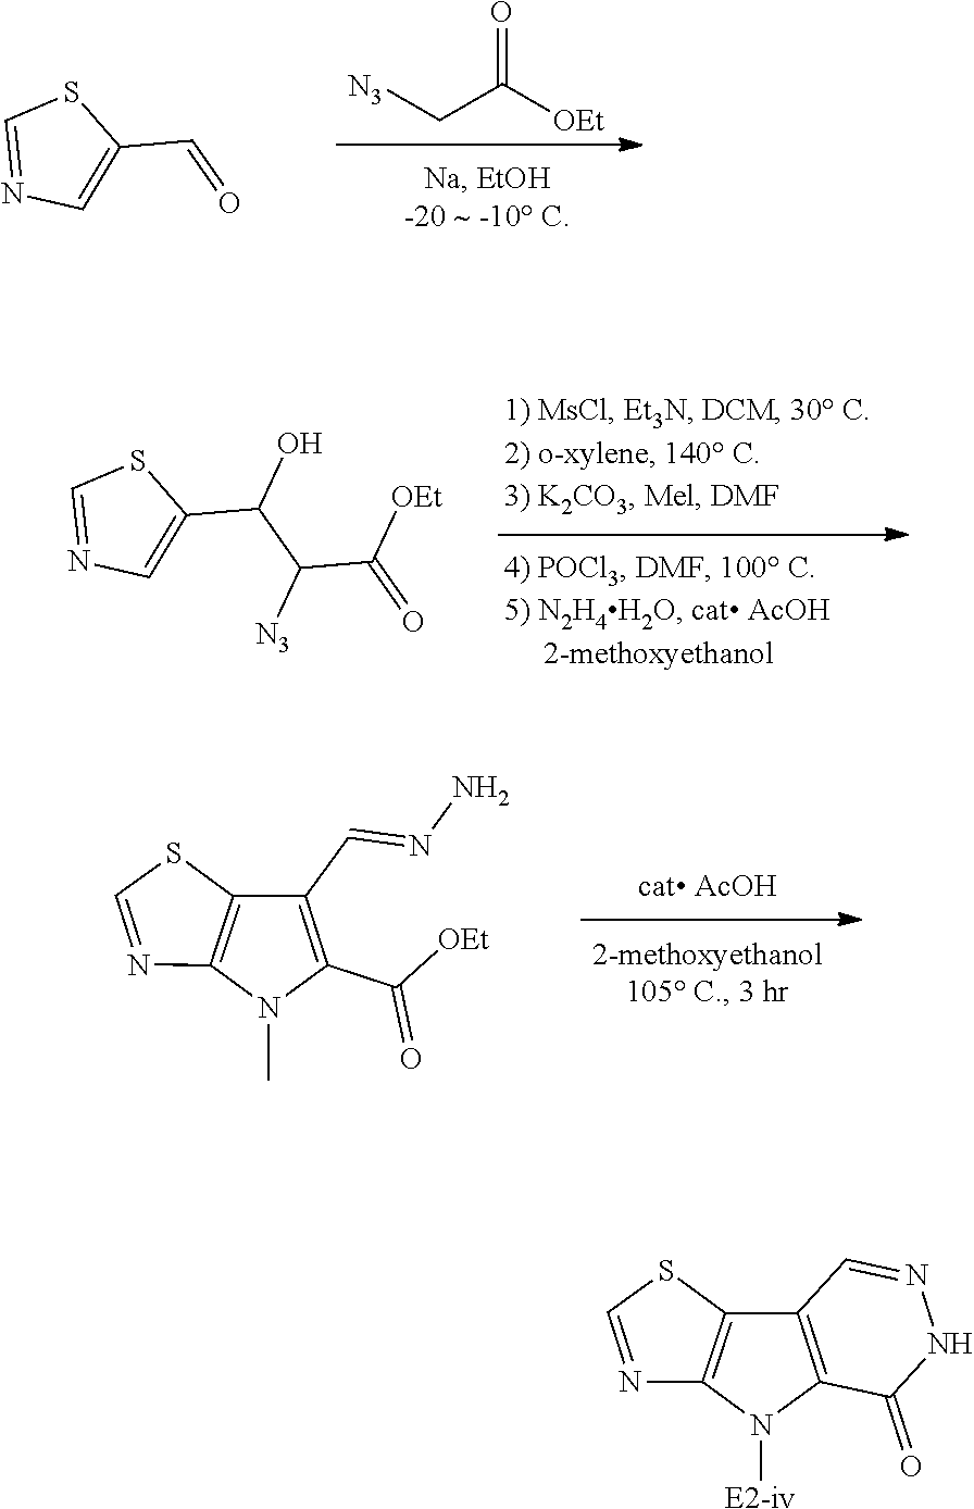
O=C([OEt])C[N3].C1=NC=C(C=O)S1.C1=NC=C(C(C([N3])C(=O)[OEt])O)S1.C1=NC2=C(S1)C(C=NN)=C(C([OEt])=O)N2C.C1=NC2=C(S1)C1=C(N2[E2-iv])C(=O)NN=C1
